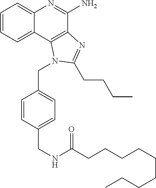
C1=CC=C2C(=C1)N=C(N)C1=C2N(CC2=CC=C(CNC(CCCCCCCCC)=O)C=C2)C(CCCC)=N1
